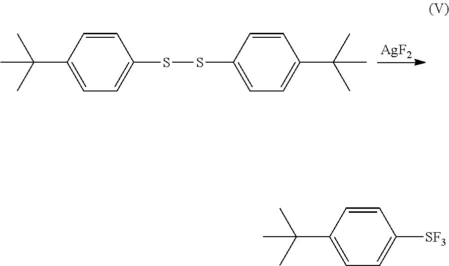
C1=CC(C(C)(C)C)=CC=C1[SF3].C1=CC(C(C)(C)C)=CC=C1SSC1=CC=C(C(C)(C)C)C=C1.[AgF2]
